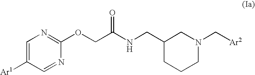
C1=C([Ar1])C=NC(OCC(NCC2CCCN(C[Ar2])C2)=O)=N1
